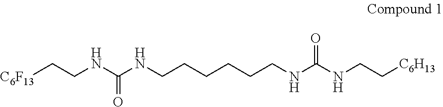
[C6F13]CCNC(NCCCCCCNC(NCC[C6H13])=O)=O
